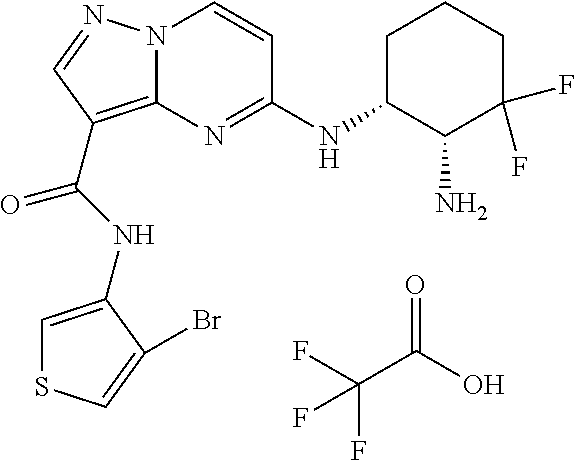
FC(C(O)=O)(F)F.N(C(=O)C1=C2N(N=C1)C=CC(NC1C(N)C(F)(F)CCC1)=N2)C1=CSC=C1Br
